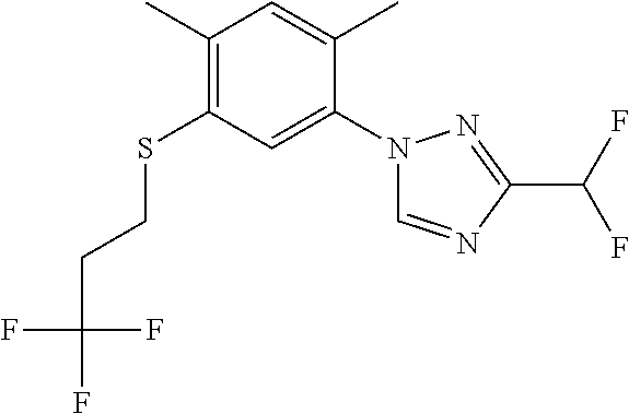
C1(C)=C(SCCC(F)(F)F)C=C(N2C=NC(C(F)F)=N2)C(C)=C1
